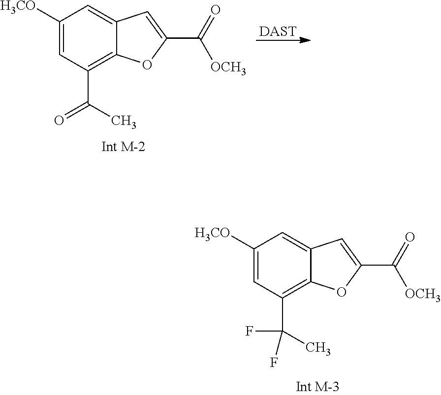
C1([H3CO])=CC(C(C)(F)F)=C2C(=C1)C=C(C([OCH3])=O)O2.C1([H3CO])=CC(C(=O)C)=C2C(=C1)C=C(C([OCH3])=O)O2.[DAST]
